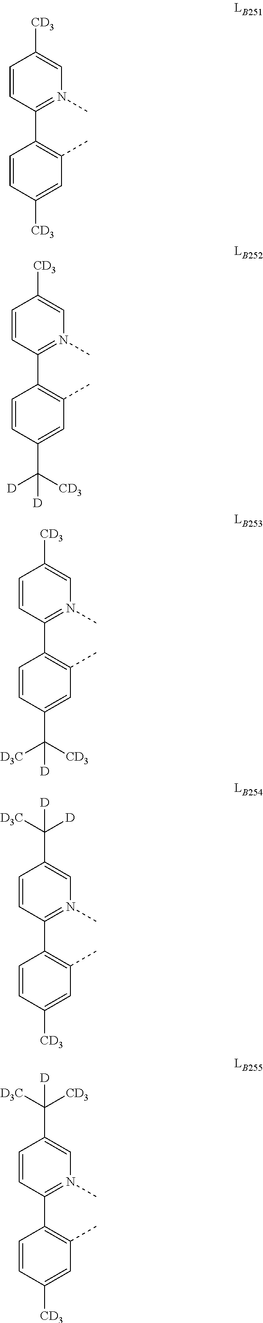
C1=CC([CD3])=CC(C)=C1C1=N(C)C=C([CD3])C=C1.C1=CC(C([CD3])([D])[D])=CC(C)=C1C1=N(C)C=C([CD3])C=C1.C1=CC(C([CD3])([D3C])[D])=CC(C)=C1C1=N(C)C=C([CD3])C=C1.C1=CC([CD3])=CC(C)=C1C1=N(C)C=C(C([D3C])([D])[D])C=C1.C1=CC([CD3])=CC(C)=C1C1=N(C)C=C(C([D3C])([CD3])[D])C=C1
